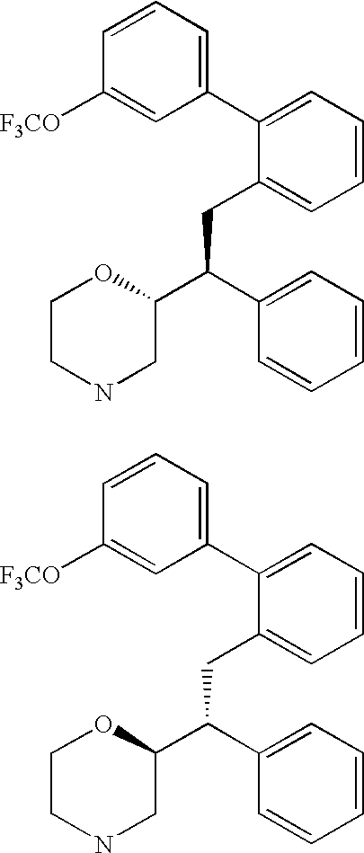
C1([F3CO])=CC(C2=CC=CC=C2CC(C2OCCNC2)C2=CC=CC=C2)=CC=C1.C1([F3CO])=CC(C2=CC=CC=C2CC(C2OCCNC2)C2=CC=CC=C2)=CC=C1
